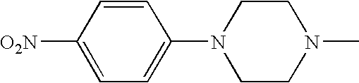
C1=CC([O2N])=CC=C1N1CCN(C)CC1
